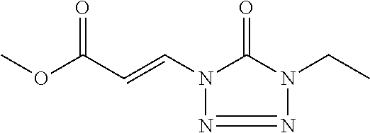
COC(C=CN1C(=O)N(CC)N=N1)=O
